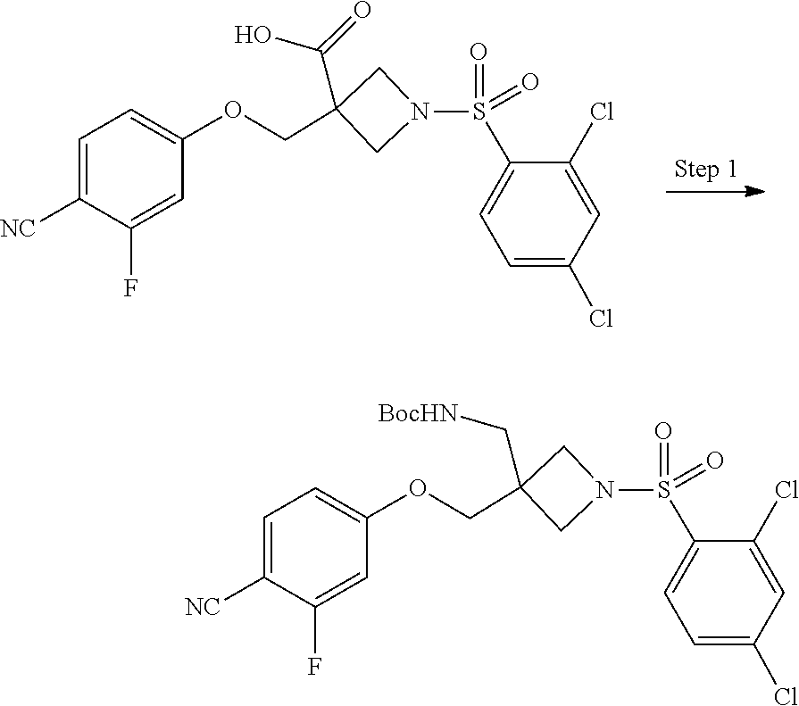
C1=C(OCC2(C(O)=O)CN(S(C3=CC=C(Cl)C=C3Cl)(=O)=O)C2)C=C(F)C([NC])=C1.C1=C(OCC2(C[BocHN])CN(S(C3=CC=C(Cl)C=C3Cl)(=O)=O)C2)C=C(F)C([NC])=C1
